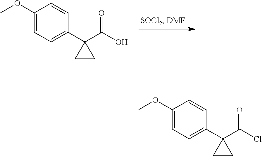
C1(OC)=CC=C(C2(C(O)=O)CC2)C=C1.C1(OC)=CC=C(C2(C(Cl)=O)CC2)C=C1
